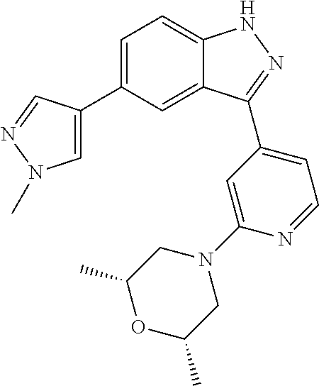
C1=C(C2=CN(C)N=C2)C=C2C(=C1)NN=C2C1=CC=NC(N2CC(C)OC(C)C2)=C1
